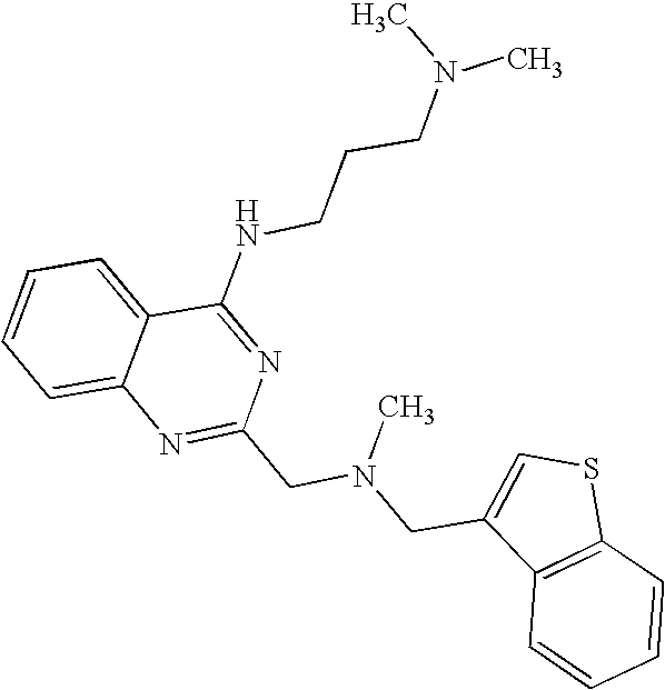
C1=CC=C2C(=C1)N=C(CN(CC1=CSC3=C1C=CC=C3)C)N=C2NCCCN(C)C
